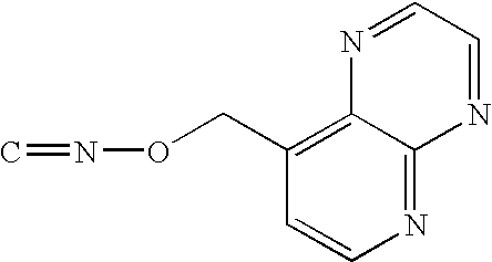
C1=CN=C2C(=C1CON=C)N=CC=N2
